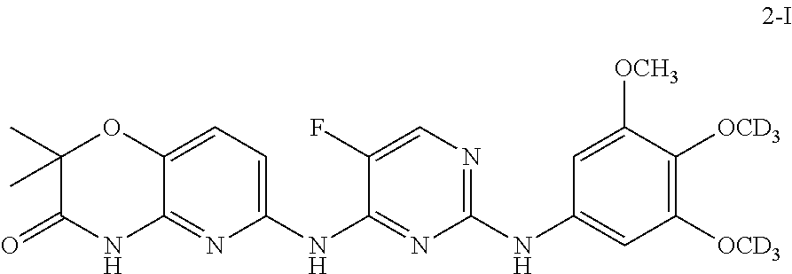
C1(C)(C)C(=O)NC2=NC(NC3=NC(NC4=CC([OCD3])=C([OCD3])C([OCH3])=C4)=NC=C3F)=CC=C2O1
